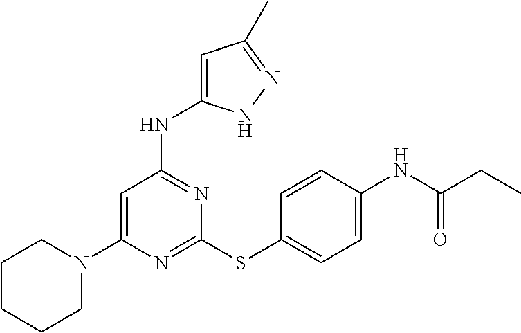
N1=C(SC2=CC=C(NC(CC)=O)C=C2)N=C(NC2=CC(C)=NN2)C=C1N1CCCCC1
